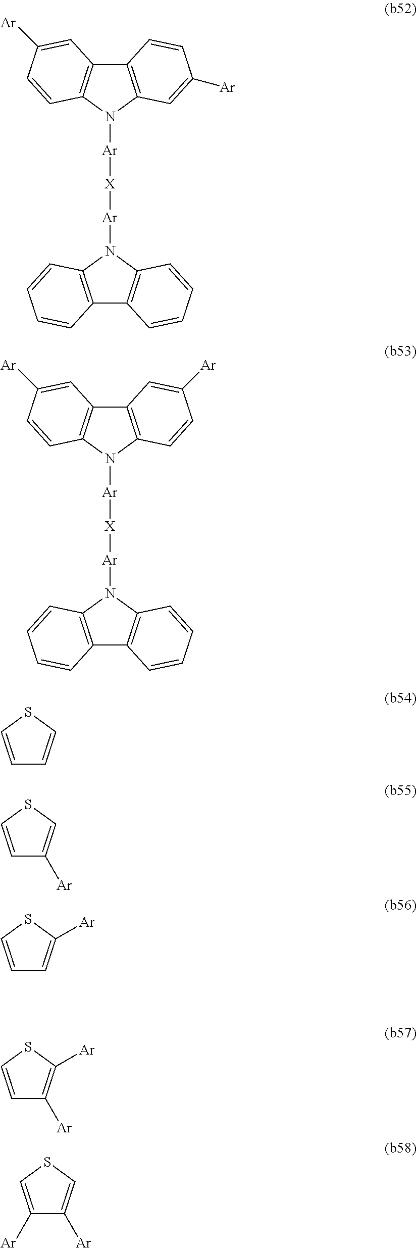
[Ar](N1C2=C(C3=C1C=CC=C3)C=CC=C2)[X][Ar]N1C2=C(C3=C1C=C([Ar])C=C3)C=C([Ar])C=C2.[Ar](N1C2=C(C3=C1C=CC=C3)C=CC=C2)[X][Ar]N1C2=C(C3=C1C=CC([Ar])=C3)C=C([Ar])C=C2.C1=CSC=C1.C1=CSC=C1[Ar].C1=CSC([Ar])=C1.C1=CSC([Ar])=C1[Ar].C1([Ar])=CSC=C1[Ar]
